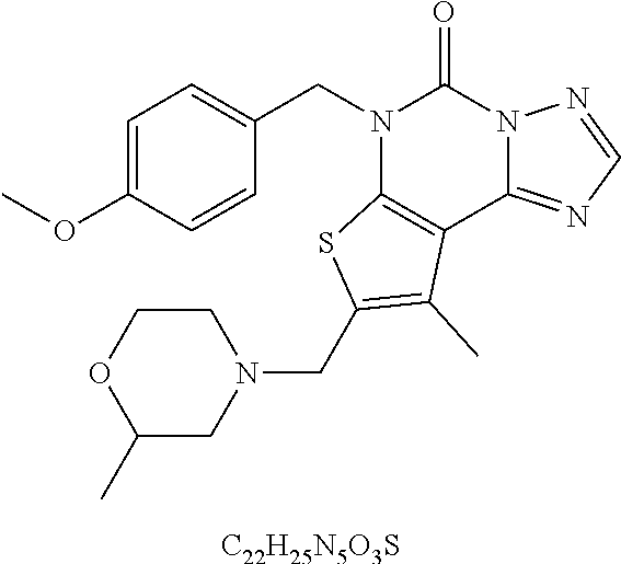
C1=C(OC)C=CC(CN2C3=C(C4=NC=NN4C2=O)C(C)=C(CN2CCOC(C)C2)S3)=C1.[C22H25N5O3S]
